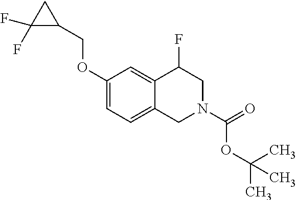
C1(OCC2CC2(F)F)=CC=C2C(=C1)C(F)CN(C(OC(C)(C)C)=O)C2
